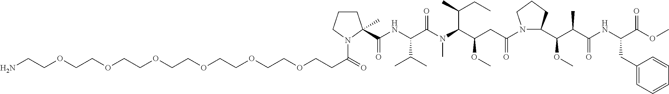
N1(C(=O)CCOCCOCCOCCOCCOCCOCCN)CCCC1(C(NC(C(N(C(C(CC(N1C(C(C(C(NC(CC2=CC=CC=C2)C(OC)=O)=O)C)OC)CCC1)=O)OC)C(C)CC)C)=O)C(C)C)=O)C
